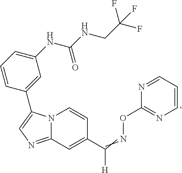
N12C(=NC=C1C1=CC(NC(NCC(F)(F)F)=O)=CC=C1)C=C(C(=NOC1=NC=CC=N1)[H])C=C2
